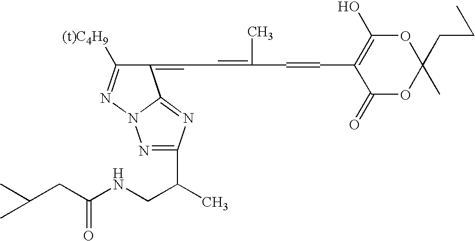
C1(=CC=C(C)C=CC2=C(O)OC(CCC)(C)OC2=O)C([(t)C4H9])=NN2C1=NC(C(C)CNC(CC(C)C)=O)=N2
